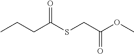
C(C(SCC(OC)=O)=O)CC
